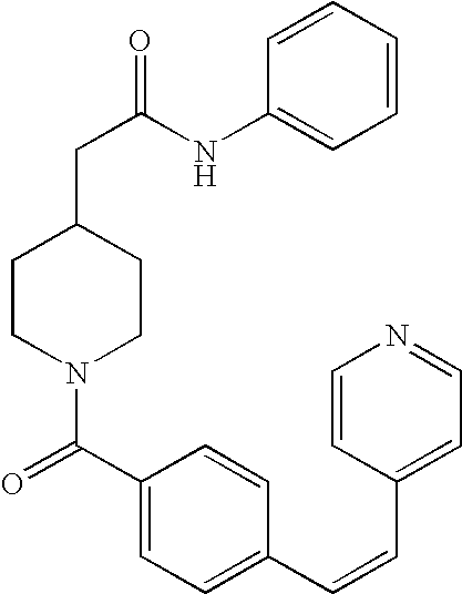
C1=CC=CC(NC(CC2CCN(C(C3=CC=C(C=CC4=CC=NC=C4)C=C3)=O)CC2)=O)=C1
